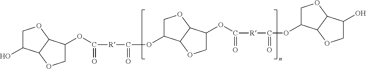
C1C(O)C2C(O1)C(OC([R]C(=O)OC1COC3C1OCC3OC(=O)[R]C(=O)OC1COC3C1OCC3O)=O)CO2
